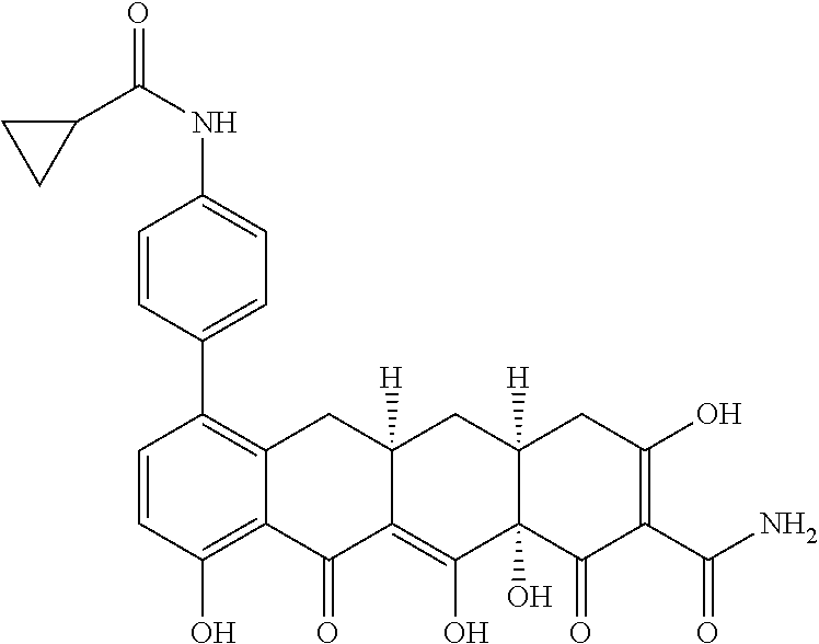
C1=CC(O)=C2C(=C1C1=CC=C(NC(=O)C3CC3)C=C1)CC1([H])C(=C(O)C3(O)C([H])(C1)CC(O)=C(C(N)=O)C3=O)C2=O
